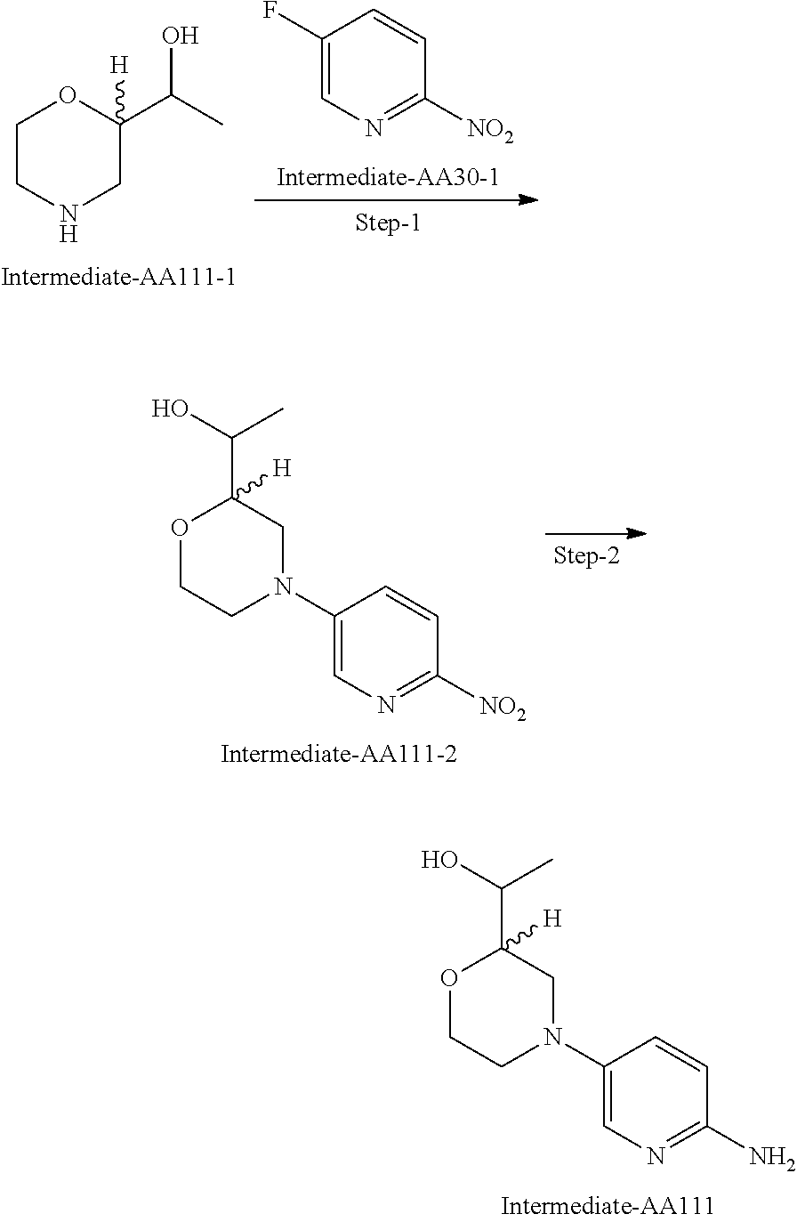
O1CCN(C2=CN=C(N)C=C2)CC1(C(O)C)[H].C1CNCC(C(C)O)([H])O1.C1(F)=CN=C([NO2])C=C1.O1CCN(C2=CN=C([NO2])C=C2)CC1(C(O)C)[H]
